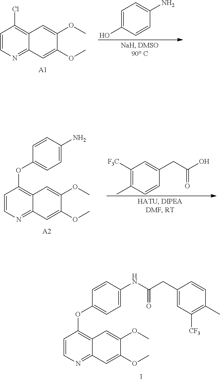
C1(OC2=C3C(=NC=C2)C=C(OC)C(OC)=C3)=CC=C(NC(CC2=CC([CF3])=C(C)C=C2)=O)C=C1.C1=C(O)C=CC(N)=C1.C12=NC=CC(Cl)=C1C=C(OC)C(OC)=C2.[A1].C1=C(CC(O)=O)C=CC(C)=C1[F3C].C1(OC2=C3C(=NC=C2)C=C(OC)C(OC)=C3)=CC=C(N)C=C1.[A2]
